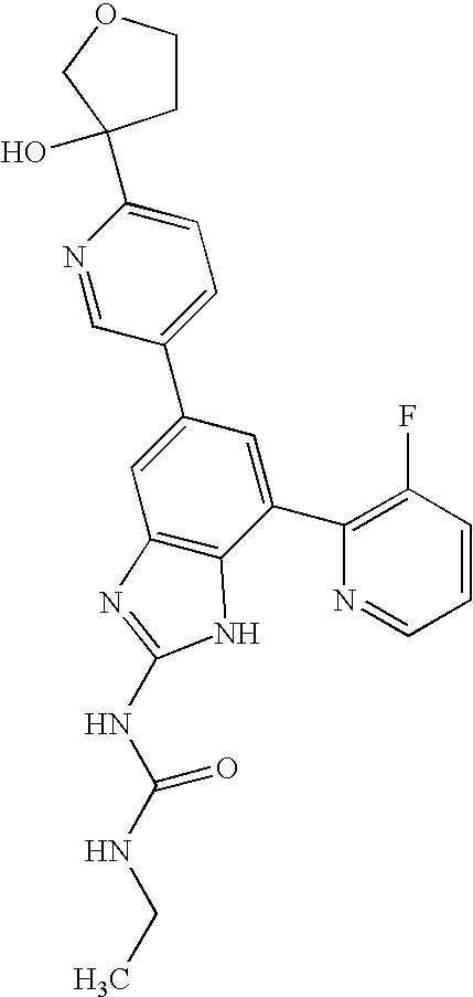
N1=CC(C2=CC3=C(C(C4=C(F)C=CC=N4)=C2)NC(NC(NCC)=O)=N3)=CC=C1C1(O)CCOC1
